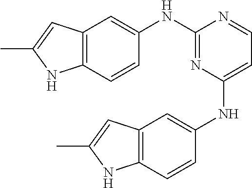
C12=C(C=CC(NC3=NC(NC4=CC5=C(C=C4)NC(C)=C5)=CC=N3)=C1)NC(C)=C2
